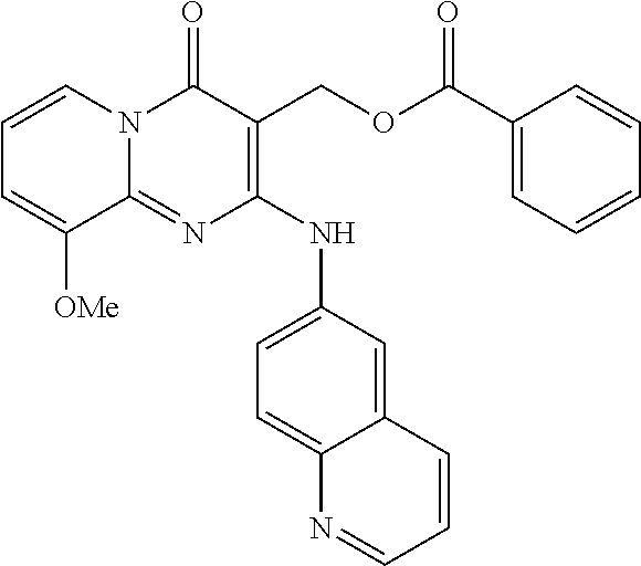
C1(NC2=CC=C3C(=C2)C=CC=N3)=C(COC(C2=CC=CC=C2)=O)C(=O)N2C(=N1)C([OMe])=CC=C2
